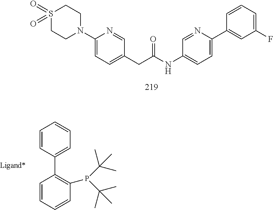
C1(F)=CC=CC(C2=CC=C(NC(CC3=CC=C(N4CCS(=O)(=O)CC4)N=C3)=O)C=N2)=C1.C1(C2=C(P(C(C)(C)C)C(C)(C)C)C=CC=C2)=CC=CC=C1
